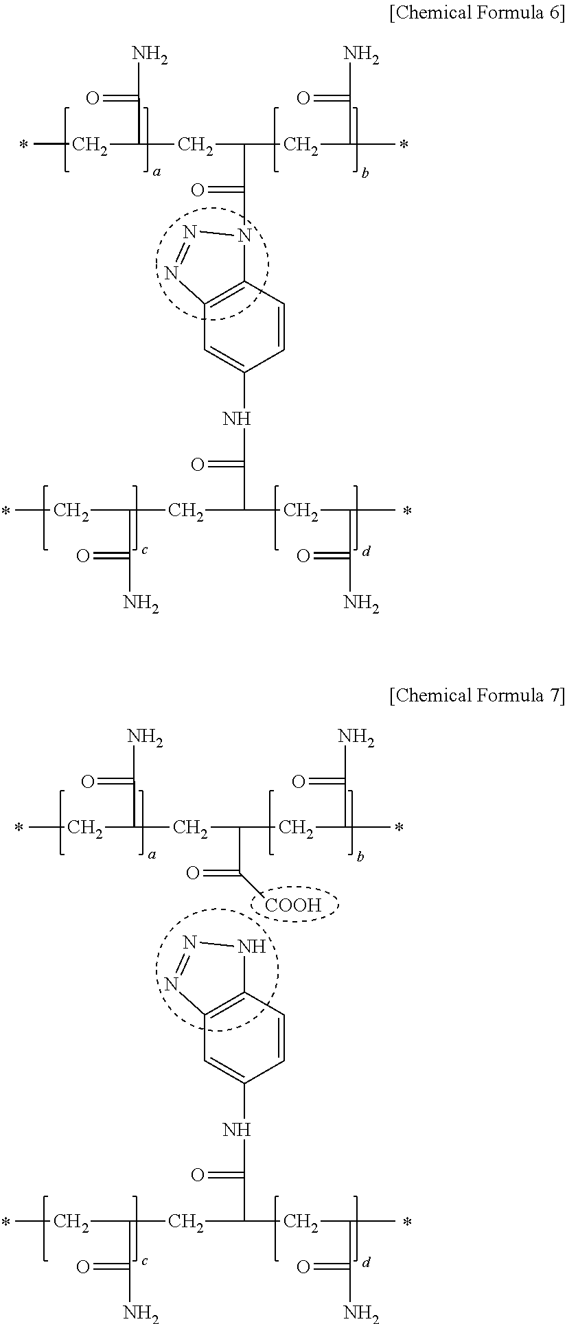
CCC(C(=O)N)CC(C(~O)N1C2=C(C=C(NC(=O)C(CC(C(=O)N)CC)CC(C(=O)N)C)C=C2)N=N1)CC(C(=O)N)C.CCC(C(=O)N)CC(C(~O)[COOH])CC(C(=O)N)C.N1C2=C(C=c(NC(=O)C(CC(C(=O)N)CC)CC(C(=O)N)C)c=C2)N=N1
